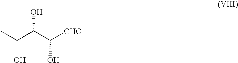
CC(C(C([CHO])O)O)O
